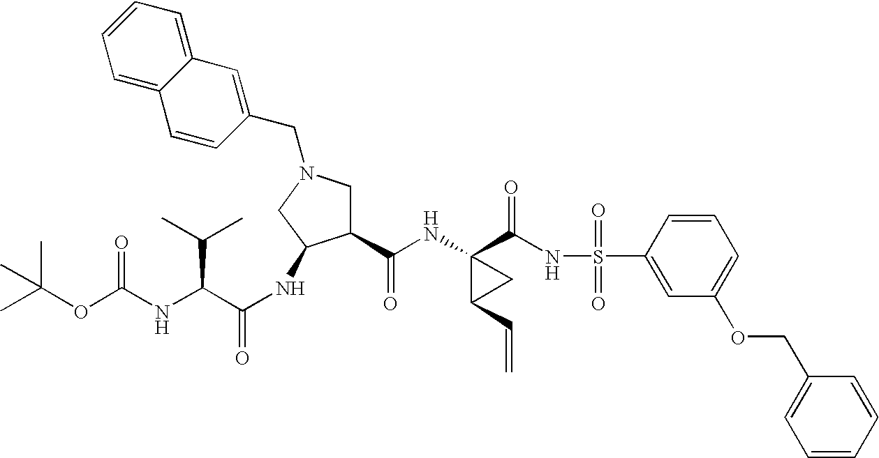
N(C1(C(NS(C2=CC(OCC3=CC=CC=C3)=CC=C2)(=O)=O)=O)C(C=C)C1)C(C1CN(CC2=CC3=CC=CC=C3C=C2)CC1NC(=O)C(NC(OC(C)(C)C)=O)C(C)C)=O
